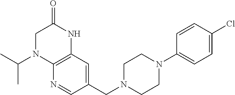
C1(CN2CCN(C3=CC=C(Cl)C=C3)CC2)=CC2=C(N=C1)N(C(C)C)CC(=O)N2
